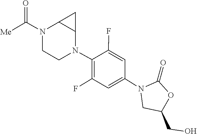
O=C1OC(CO)CN1C1=CC(F)=C(N2CCN(C(=O)[Me])C3C2C3)C(F)=C1
